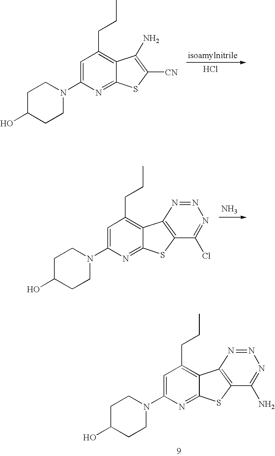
Cl.C1C(O)CCN(C2=CC(CCC)=C3C(=N2)SC([CN])=C3N)C1.C1C(O)CCN(C2=CC(CCC)=C3C(=N2)SC2=C3N=NN=C2Cl)C1.N.C1C(O)CCN(C2=CC(CCC)=C3C(=N2)SC2=C3N=NN=C2N)C1
